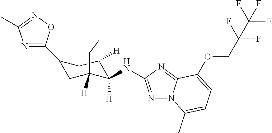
N1=C(C2CC3([H])C([H])(NC4=NN5C(=N4)C(OCC(F)(F)C(F)(F)F)=CC=C5C)C([H])(C2)CC3)ON=C1C
